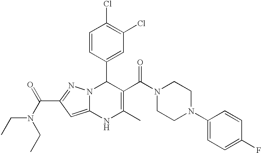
C1=CC(C2N3C(=CC(C(=O)N(CC)CC)=N3)NC(C)=C2C(N2CCN(C3=CC=C(F)C=C3)CC2)=O)=CC(Cl)=C1Cl
